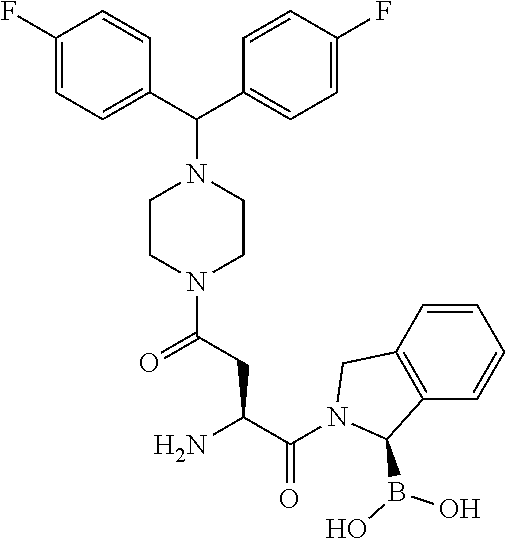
NC(C(N1C(B(O)O)C2=C(C1)C=CC=C2)=O)CC(N1CCN(C(C2=CC=C(F)C=C2)C2=CC=C(F)C=C2)CC1)=O
